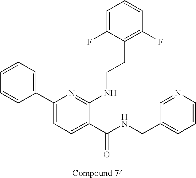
C1=CC(C2=CC=C(C(NCC3=CC=CN=C3)=O)C(NCCC3=C(F)C=CC=C3F)=N2)=CC=C1
